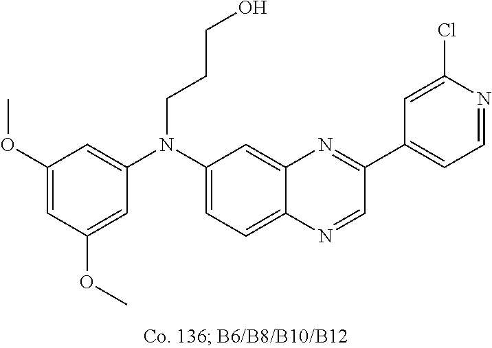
C1(OC)=CC(OC)=CC(N(C2=CC=C3C(=C2)N=C(C2=CC=NC(Cl)=C2)C=N3)CCCO)=C1
